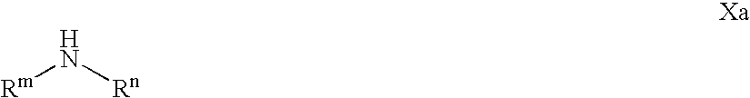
[Rm]N[Rn]
